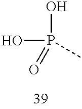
OP(C)(=O)O
